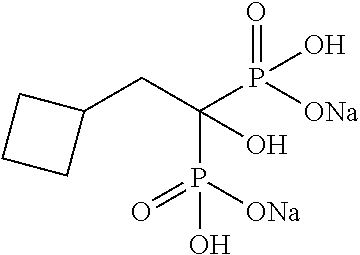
C1(CC(P([ONa])(=O)O)(P([ONa])(=O)O)O)CCC1
